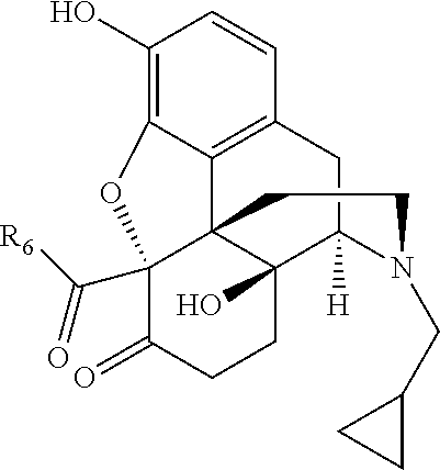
C1(O)=C2C3=C(C=C1)CC1([H])C4(O)C3(C(C([R6])=O)(C(=O)CC4)O2)CCN1CC1CC1
